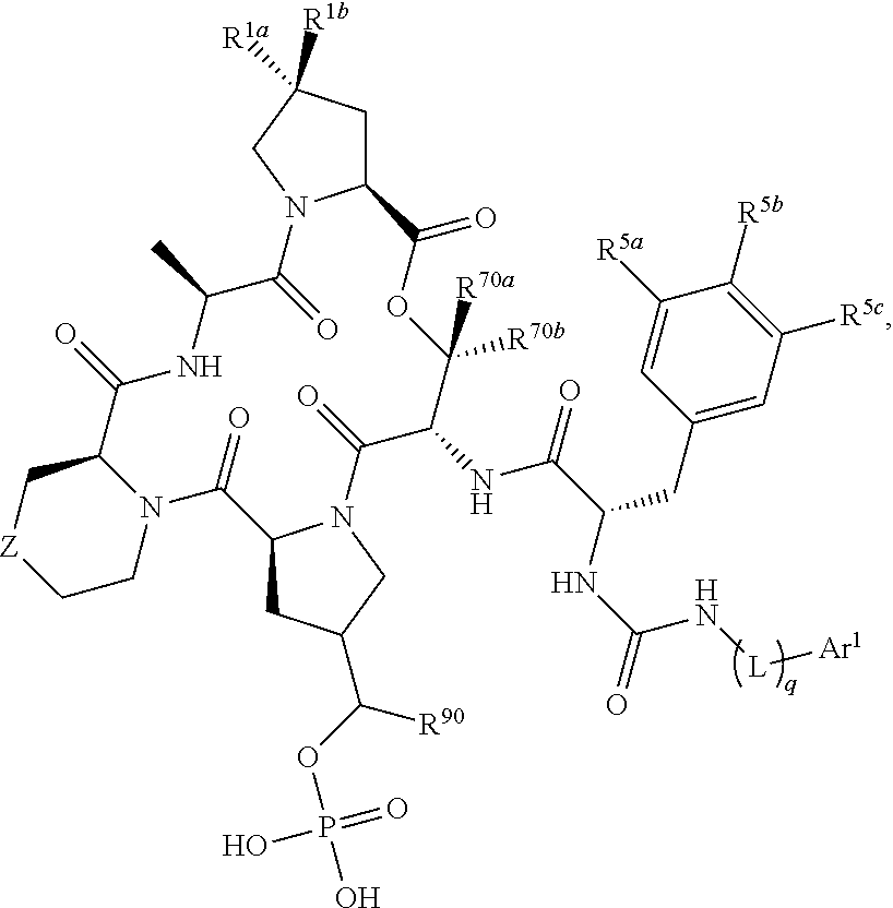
C12CC([R1a])([R1b])CN1C(=O)C(C)NC(=O)C1N(C(=O)C3CC(C(OP(O)(=O)O)[R90])CN3C(=O)C(NC(C(NC(=O)N[L][Ar1])CC3=CC([R5c])=C([R5b])C([R5a])=C3)=O)C([R70b])([R70a])OC2=O)CC[Z]C1
